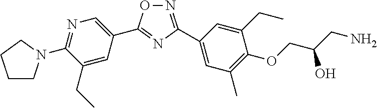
C1=C(CC)C(N2CCCC2)=NC=C1C1=NC(C2=CC(C)=C(OCC(O)CN)C(CC)=C2)=NO1
